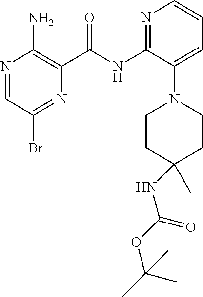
N1=CC(Br)=NC(C(NC2=NC=CC=C2N2CCC(NC(OC(C)(C)C)=O)(C)CC2)=O)=C1N
